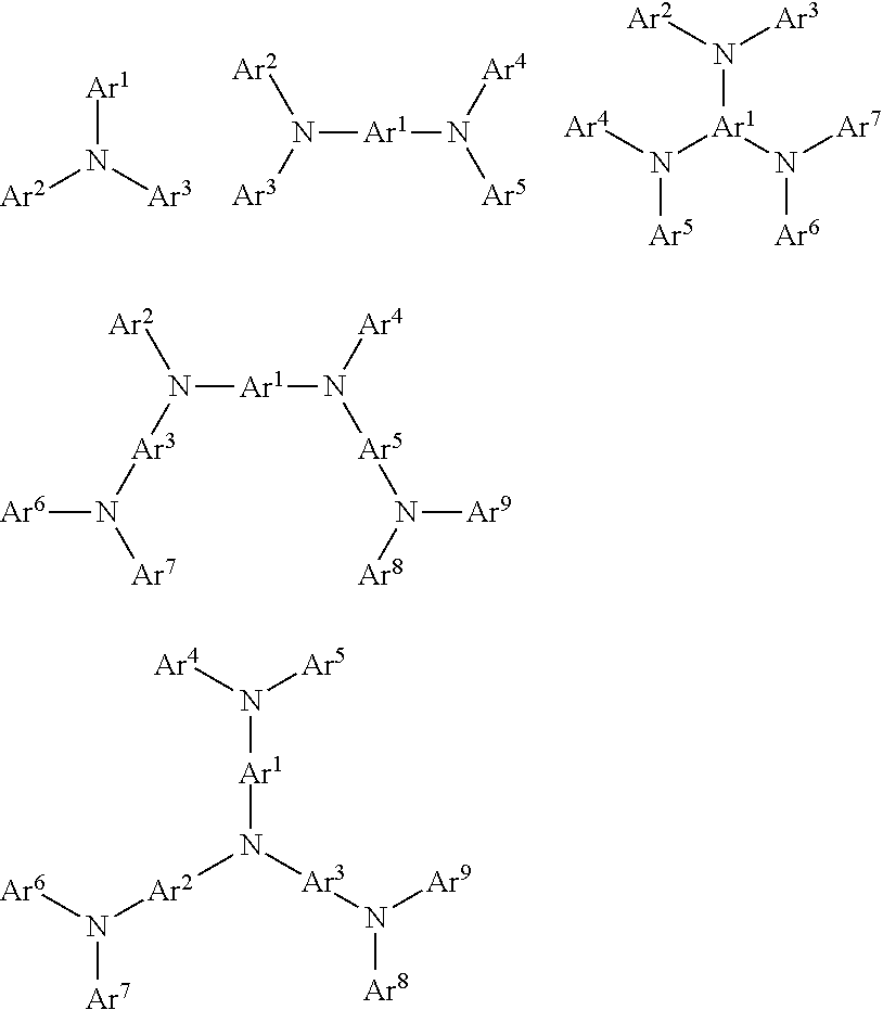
[Ar1]N([Ar3])[Ar2].N([Ar1]N([Ar5])[Ar4])([Ar2])[Ar3].[Ar4]N([Ar1](N([Ar2])[Ar3])N([Ar7])[Ar6])[Ar5].N([Ar1]N([Ar4])[Ar5]N([Ar9])[Ar8])([Ar2])[Ar3]N([Ar6])[Ar7].N([Ar9])([Ar8])[Ar3]N([Ar2]N([Ar6])[Ar7])[Ar1]N([Ar4])[Ar5]
